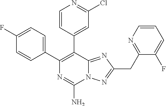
N12C(=NC(CC3=NC=CC=C3F)=N1)C(C1=CC(Cl)=NC=C1)=C(C1=CC=C(F)C=C1)N=C2N
